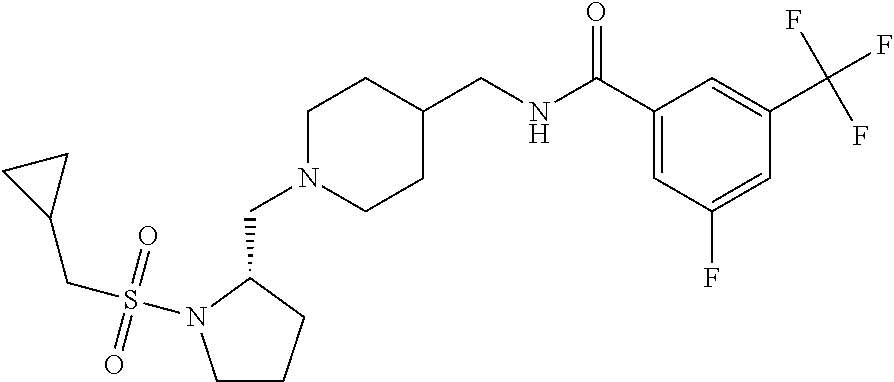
C1CCC(CN2CCC(CNC(C3=CC(F)=CC(C(F)(F)F)=C3)=O)CC2)N1S(CC1CC1)(=O)=O
